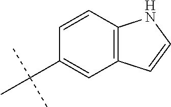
C12=C(C=C(C(C)(C)C)C=C1)C=CN2
